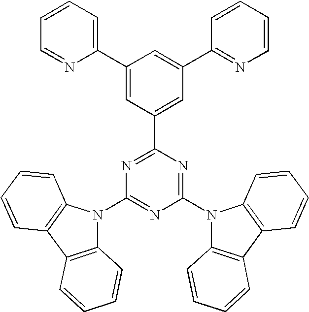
C1(N2C3=C(C4=C2C=CC=C4)C=CC=C3)=NC(N2C3=C(C4=C2C=CC=C4)C=CC=C3)=NC(C2=CC(C3=NC=CC=C3)=CC(C3=CC=CC=N3)=C2)=N1
